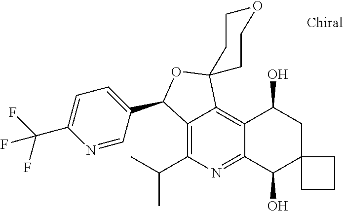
C12=C(C(C)C)N=C3C(=C1C1(OC2C2=CC=C(C(F)(F)F)N=C2)CCOCC1)C(O)CC1(C3O)CCC1
